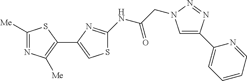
C1([Me])=NC([Me])=C(C2=CSC(NC(CN3C=C(C4=CC=CC=N4)N=N3)=O)=N2)S1
